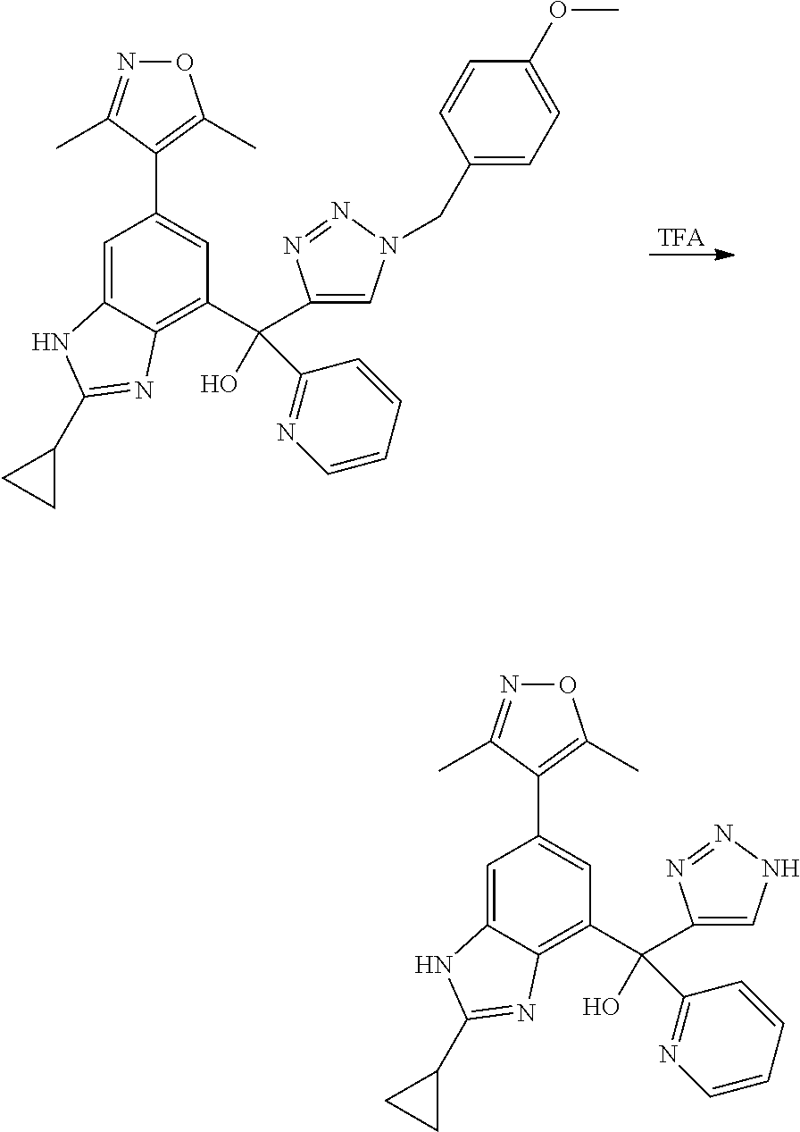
C1=C2C(=C(C(C3=CNN=N3)(O)C3=NC=CC=C3)C=C1C1=C(C)ON=C1C)N=C(C1CC1)N2.[TFA].C1=C2C(=C(C(C3=CN(CC4=CC=C(OC)C=C4)N=N3)(O)C3=NC=CC=C3)C=C1C1=C(C)ON=C1C)N=C(C1CC1)N2
